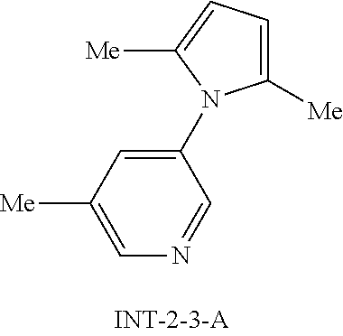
C1([Me])=CC=C([Me])N1C1=CC([Me])=CN=C1
